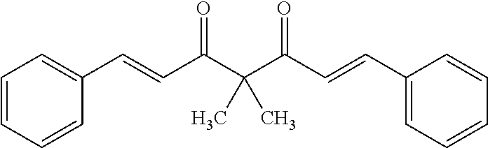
C1=CC=CC(C=CC(C(C(C=CC2=CC=CC=C2)=O)(C)C)=O)=C1
